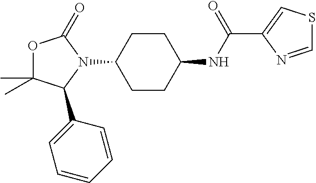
C1CC(NC(C2=CSC=N2)=O)CCC1N1C(=O)OC(C)(C)C1C1=CC=CC=C1
